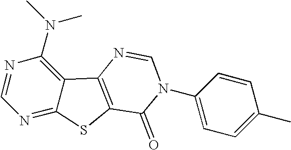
C1=NC(N(C)C)=C2C(=N1)SC1=C2N=CN(C2=CC=C(C)C=C2)C1=O
